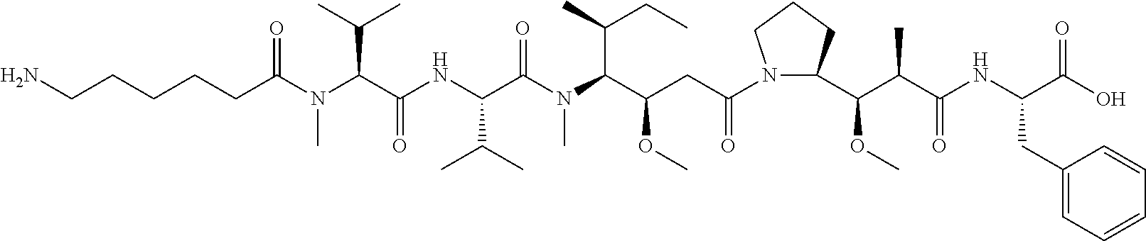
NCCCCCC(N(C(C(NC(C(N(C(C(CC(N1C(C(C(C(NC(CC2=CC=CC=C2)C(O)=O)=O)C)OC)CCC1)=O)OC)C(C)CC)C)=O)C(C)C)=O)C(C)C)C)=O
